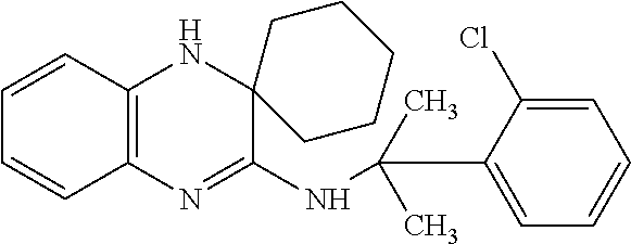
C1=CC2=C(C=C1)N=C(NC(C)(C)C1=CC=CC=C1Cl)C1(N2)CCCCC1
